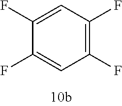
C1(F)=C(F)C=C(F)C(F)=C1
